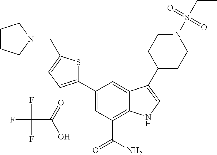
FC(F)(F)C(=O)O.C1=C(C2=CC=C(CN3CCCC3)S2)C=C2C(=C1C(N)=O)NC=C2C1CCN(S(CC)(=O)=O)CC1
